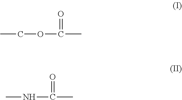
CCOC(=O)C.CNC(=O)C
